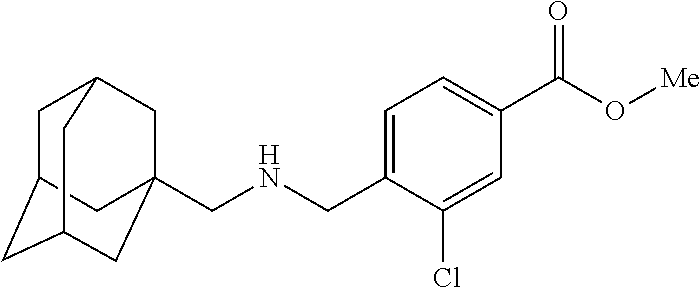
C(NCC1=CC=C(C(O[Me])=O)C=C1Cl)C12CC3CC(CC(C1)C3)C2
